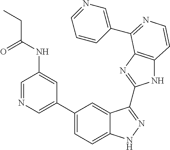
C1(C2=CN=CC(NC(=O)CC)=C2)=CC=C2C(=C1)C(C1=NC3=C(N1)C=CN=C3C1=CN=CC=C1)=NN2
